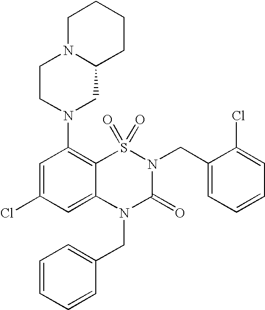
C1=C(Cl)C=C2C(=C1N1CC3N(CC1)CCCC3)S(=O)(=O)N(CC1=CC=CC=C1Cl)C(=O)N2CC1=CC=CC=C1
